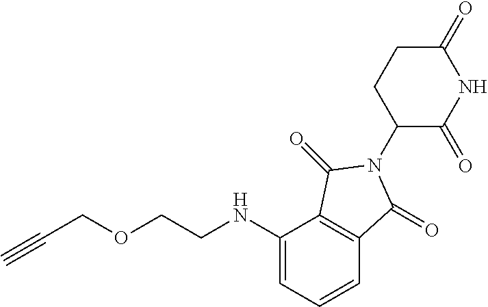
C1(=O)CCC(N2C(=O)C3=C(C(NCCOCC#C)=CC=C3)C2=O)C(=O)N1
